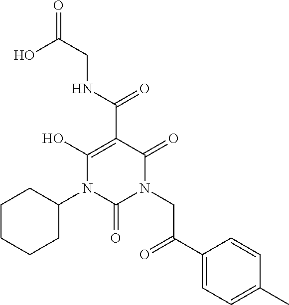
OC(CNC(C1=C(O)N(C2CCCCC2)C(=O)N(CC(=O)C2=CC=C(C)C=C2)C1=O)=O)=O
